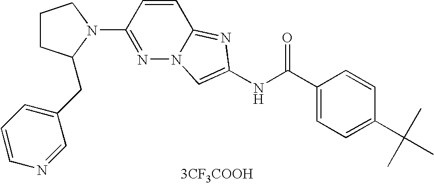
[3CF3COOH].N1=C(N2CCCC2CC2=CC=CN=C2)C=CC2=NC(NC(=O)C3=CC=C(C(C)(C)C)C=C3)=CN12
